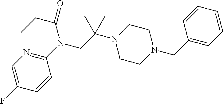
C1=CC(N(CC2(N3CCN(CC4=CC=CC=C4)CC3)CC2)C(=O)CC)=NC=C1F
